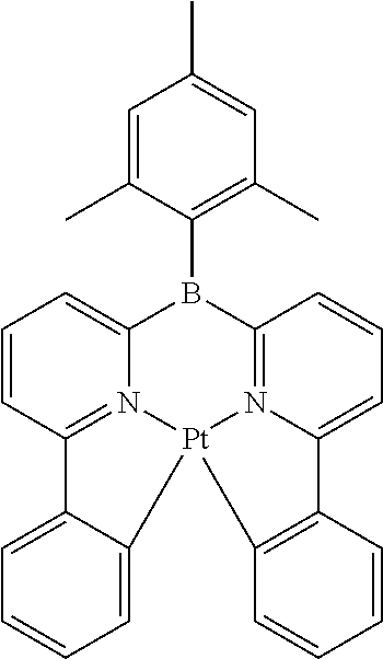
C12=CC=CC3=N1[Pt]1(N4=C(B2C2=C(C)C=C(C)C=C2C)C=CC=C4C2=C1C=CC=C2)C1=CC=CC=C31
